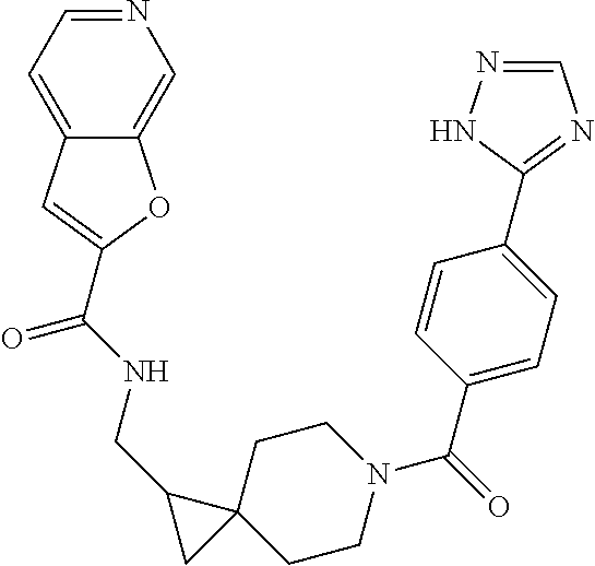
C(NCC1CC12CCN(C(C1=CC=C(C3=NC=NN3)C=C1)=O)CC2)(=O)C1=CC2=CC=NC=C2O1
